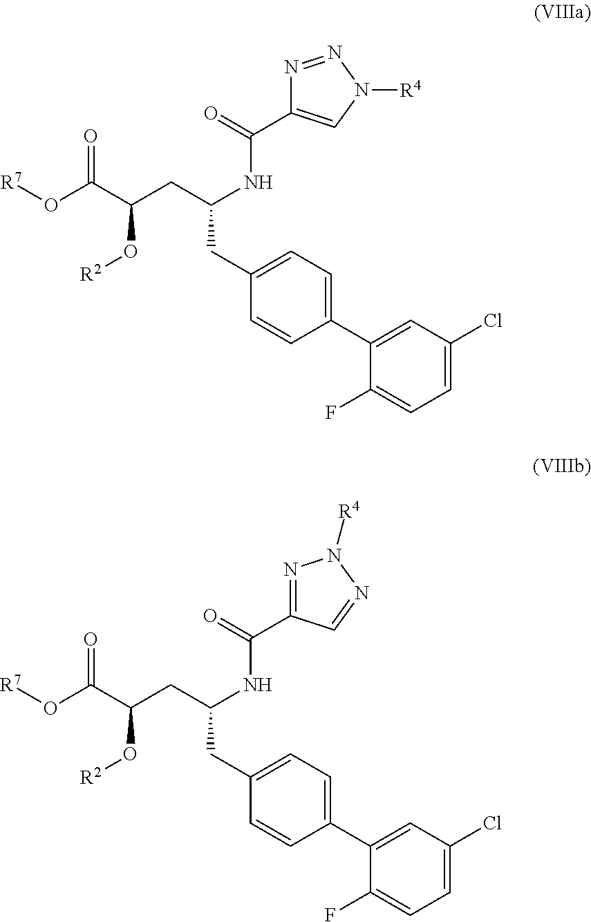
C1=C(Cl)C=C(C2=CC=C(CC(CC(C(O[R7])=O)O[R2])NC(=O)C3=CN([R4])N=N3)C=C2)C(F)=C1.C1=C(Cl)C=C(C2=CC=C(CC(CC(C(O[R7])=O)O[R2])NC(=O)C3=NN([R4])N=C3)C=C2)C(F)=C1
